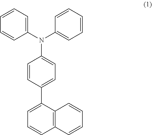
C1=CC=C(N(C2=CC=CC=C2)C2=CC=C(C3=CC=CC4=C3C=CC=C4)C=C2)C=C1
